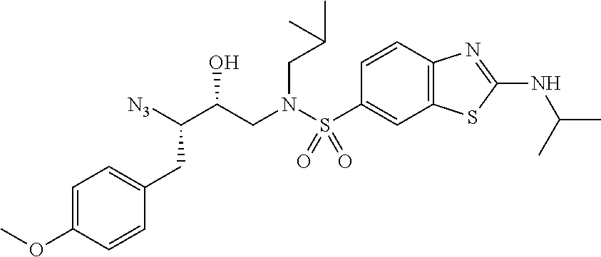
C12=C(C=CC(S(N(CC(C([N3])CC3=CC=C(OC)C=C3)O)CC(C)C)(=O)=O)=C1)N=C(NC(C)C)S2
